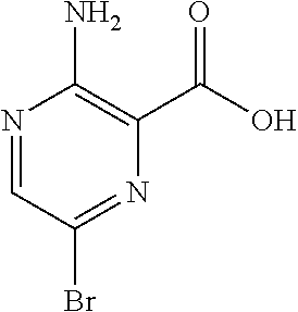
N1=CC(Br)=NC(C(O)=O)=C1N
